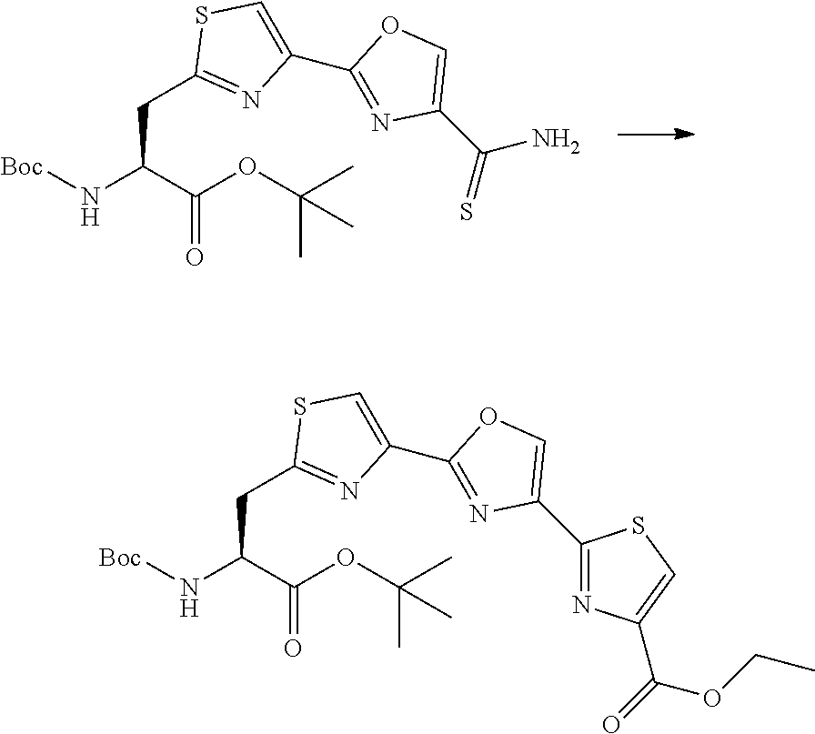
[Boc]NC(C(OC(C)(C)C)=O)CC1=NC(C2=NC(C(=S)N)=CO2)=CS1.[Boc]NC(C(OC(C)(C)C)=O)CC1=NC(C2=NC(C3=NC(C(=O)OCC)=CS3)=CO2)=CS1
